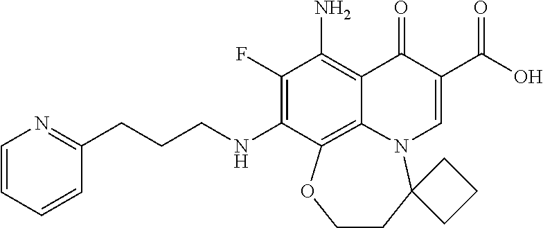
C1(F)=C(NCCCC2=NC=CC=C2)C2=C3C(=C1N)C(=O)C(C(=O)O)=CN3C1(CCO2)CCC1
